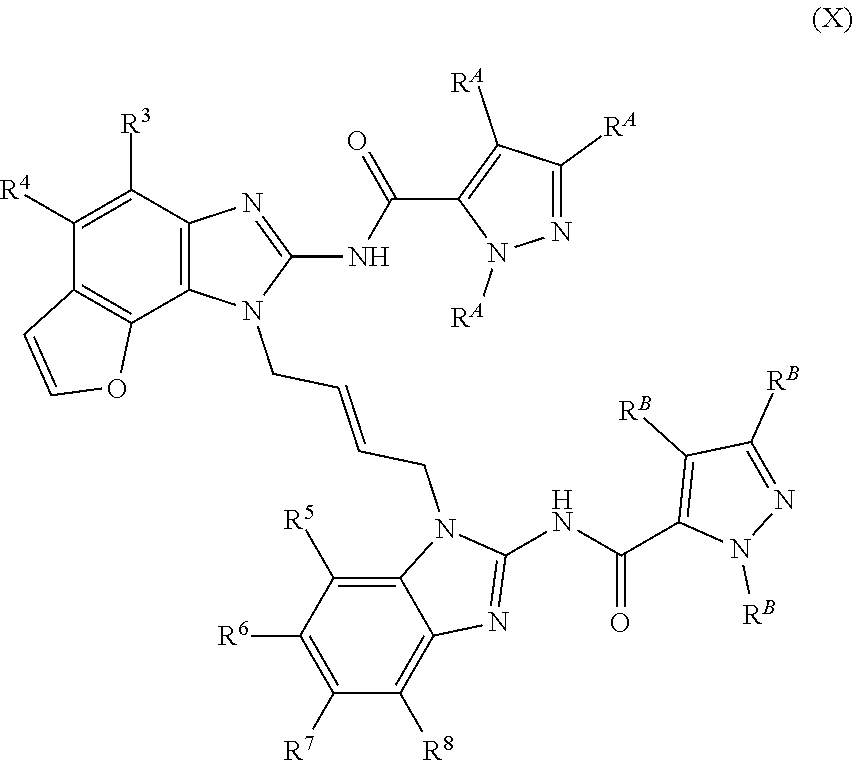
C12=C(C([R3])=C([R4])C3=C1OC=C3)N=C(NC(C1=C([RA])C([RA])=NN1[RA])=O)N2CC=CCN1C2=C([R5])C([R6])=C([R7])C([R8])=C2N=C1NC(C1=C([RB])C([RB])=NN1[RB])=O
